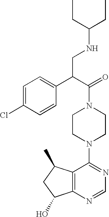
C12=C(N=CN=C1N1CCN(C(=O)C(CNC(CC)CC)C3=CC=C(Cl)C=C3)CC1)C(O)CC2C
